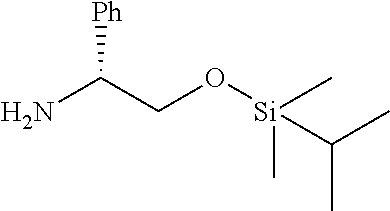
NC(CO[Si](C)(C)C(C)C)[Ph]
